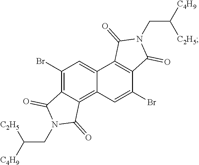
C1(Br)=CC2=C3C(=C(Br)C=C2C2=C1C(=O)N(CC([C4H9])[C2H5])C2=O)C(=O)N(CC([C4H9])[C2H5])C3=O
